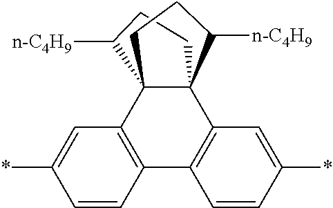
C1CC([n-C4H9])C23C4=C(C=CC(*)=C4)C4=C(C=C(*)C=C4)C12C([n-C4H9])CC3
